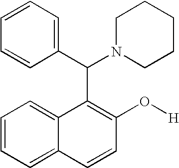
C1=CC(C(N2CCCCC2)C2=C(O[H])C=CC3=CC=CC=C23)=CC=C1
